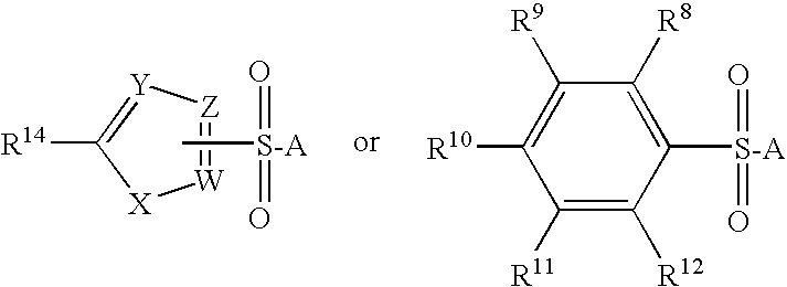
[Y]1=C([R14])[X][W]=[Z]1.C[S-A](=O)=O.C1([R11])=C([R12])C([S-A](=O)=O)=C([R8])C([R9])=C1[R10]
